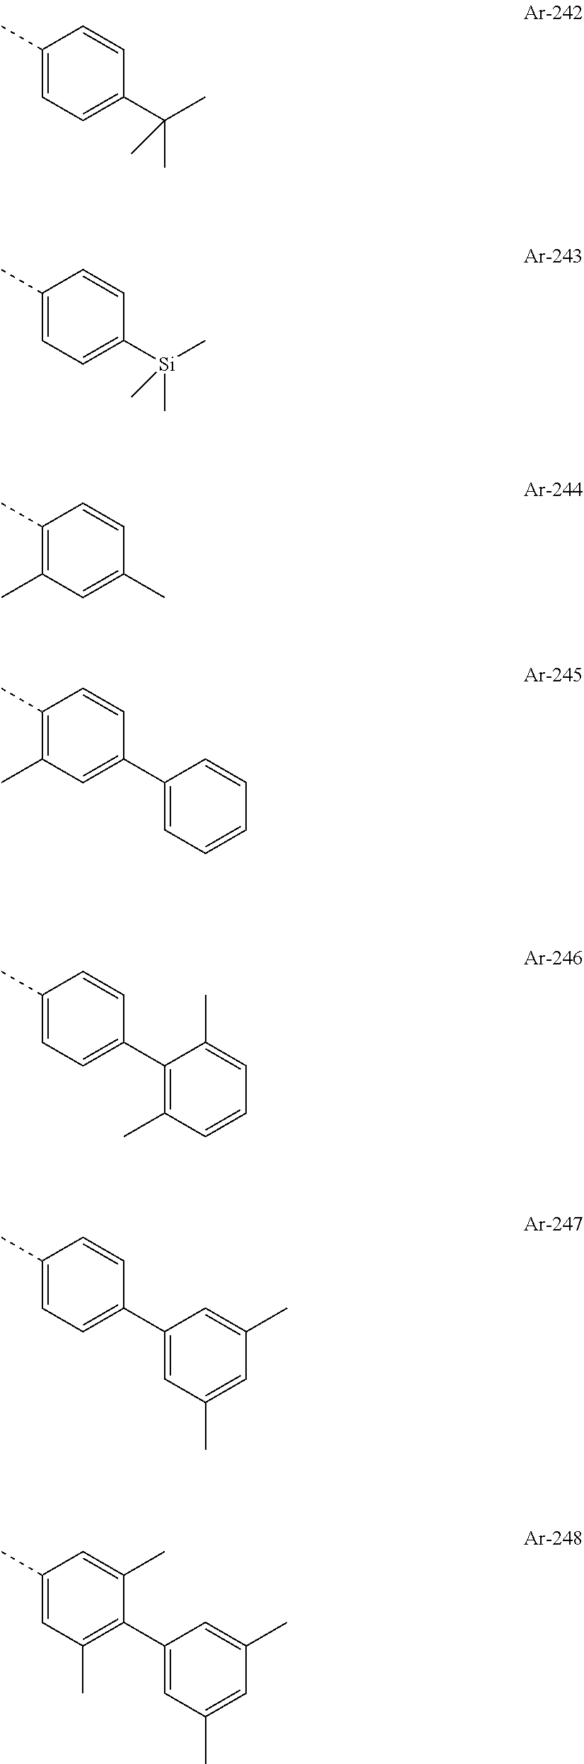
C1(C)=CC=C(C(C)(C)C)C=C1.C1(C)=CC=C([Si](C)(C)C)C=C1.C1(C)=C(C)C=C(C)C=C1.C1(C)=C(C)C=C(C2=CC=CC=C2)C=C1.C1(C)=CC=C(C2=C(C)C=CC=C2C)C=C1.C1(C)=CC=C(C2=CC(C)=CC(C)=C2)C=C1.C1(C)=CC(C)=C(C2=CC(C)=CC(C)=C2)C(C)=C1
